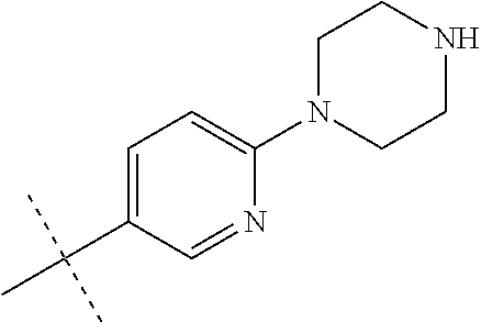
C1=C(C(C)(C)C)C=NC(N2CCNCC2)=C1
